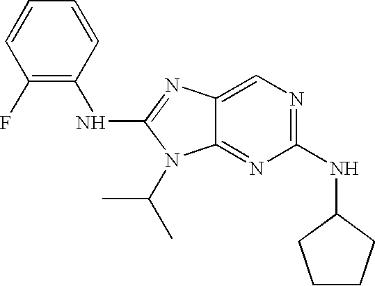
C1(F)=C(NC2=NC3=CN=C(NC4CCCC4)N=C3N2C(C)C)C=CC=C1
